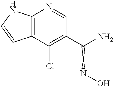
C12=C(C(Cl)=C(C(N)CNO)C=N1)C=CN2
